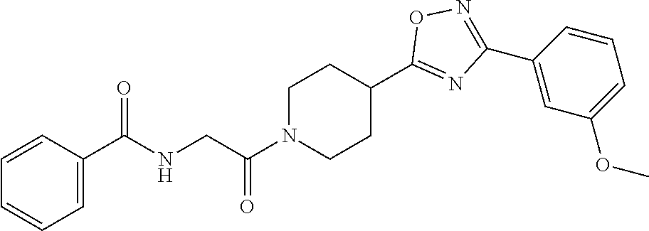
C1=CC(C(NCC(N2CCC(C3=NC(C4=CC(OC)=CC=C4)=NO3)CC2)=O)=O)=CC=C1
